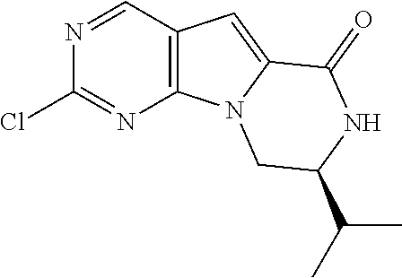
N1=CC2=C(N=C1Cl)N1C(=C2)C(=O)NC(C(C)C)C1
